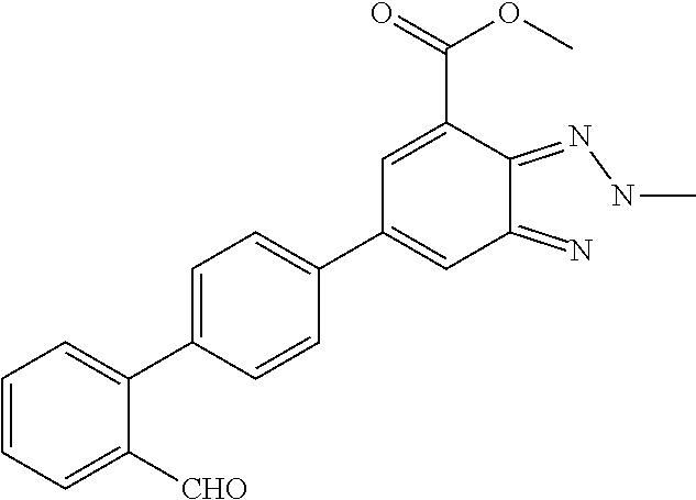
C1=CC=C([CHO])C(C2=CC=C(C3=CC(=N)C(=NNC)C(C(=O)OC)=C3)C=C2)=C1
